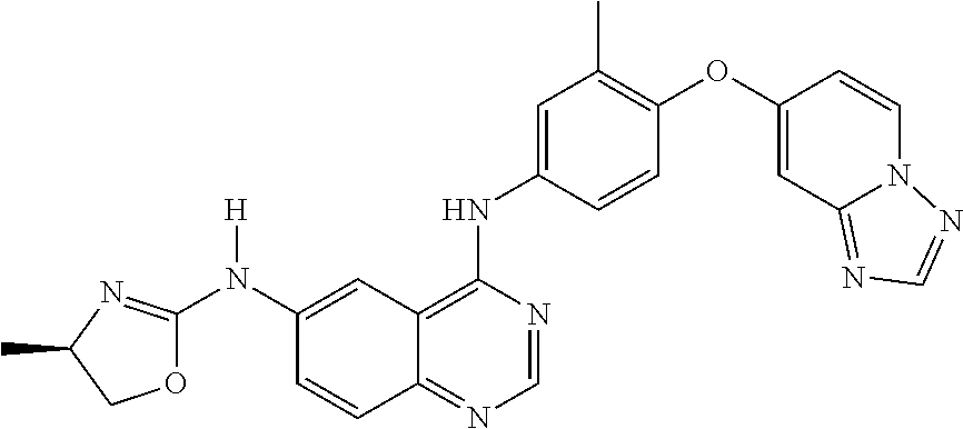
C1(N(C2=CC3=C(NC4=CC(C)=C(OC5=CC6=NC=NN6C=C5)C=C4)N=CN=C3C=C2)[H])=NC(C)CO1
